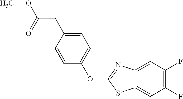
C12=CC(F)=C(F)C=C1N=C(OC1=CC=C(CC(OC)=O)C=C1)S2
